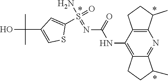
S(N)(=NC(=O)NC1=C2CCC(C)C2=NC2=C1CCC2C)(=O)C1=CC(C(O)(C)C)=CS1
